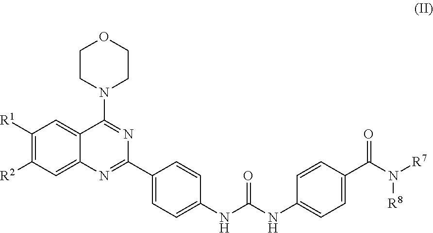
C1([R1])=C([R2])C=C2C(=C1)C(N1CCOCC1)=NC(C1=CC=C(NC(NC3=CC=C(C(N([R7])[R8])=O)C=C3)=O)C=C1)=N2
